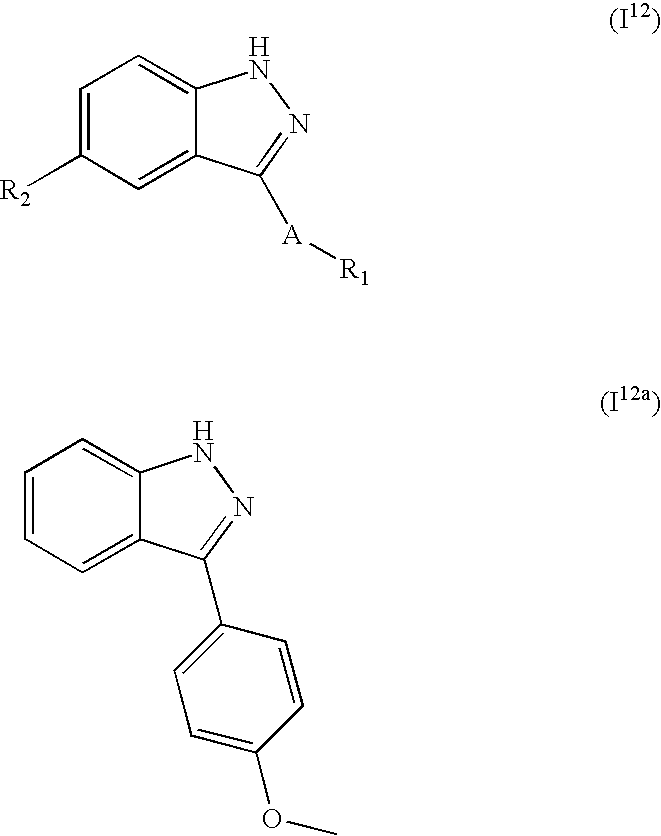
C1=C([R2])C=C2C(=C1)NN=C2[A][R1].C1=CC=C2C(=C1)NN=C2C1=CC=C(OC)C=C1
